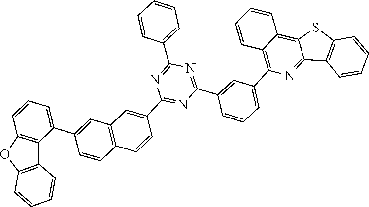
C1=CC2=C3SC4=C(C3=NC(C3=CC=CC(C5=NC(C6=CC=CC=C6)=NC(C6=CC7=C(C=CC(C8=CC=CC9=C8C8=C(O9)C=CC=C8)=C7)C=C6)=N5)=C3)=C2C=C1)C=CC=C4
